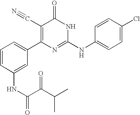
C1(NC(C(C(C)C)=O)=O)=CC(C2=C(C#N)C(=O)NC(NC3=CC=C(Cl)C=C3)=N2)=CC=C1
